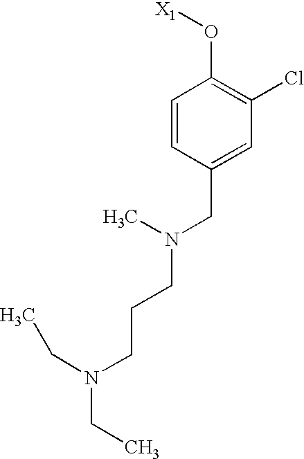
C1=CC(CN(CCCN(CC)CC)C)=CC(Cl)=C1O[X1]
